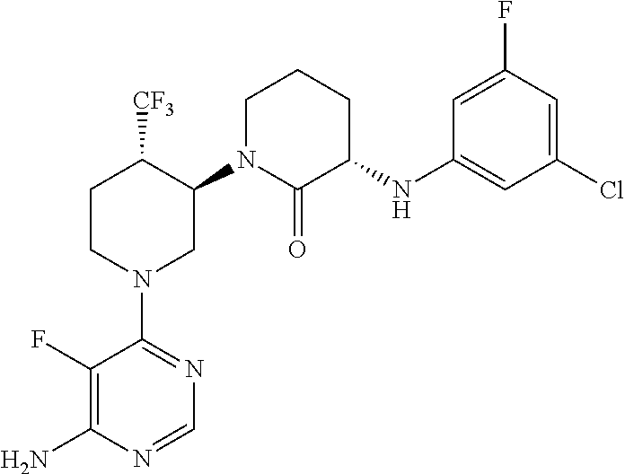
C1(F)=C(N)N=CN=C1N1CC(N2C(=O)C(NC3=CC(Cl)=CC(F)=C3)CCC2)C([CF3])CC1
